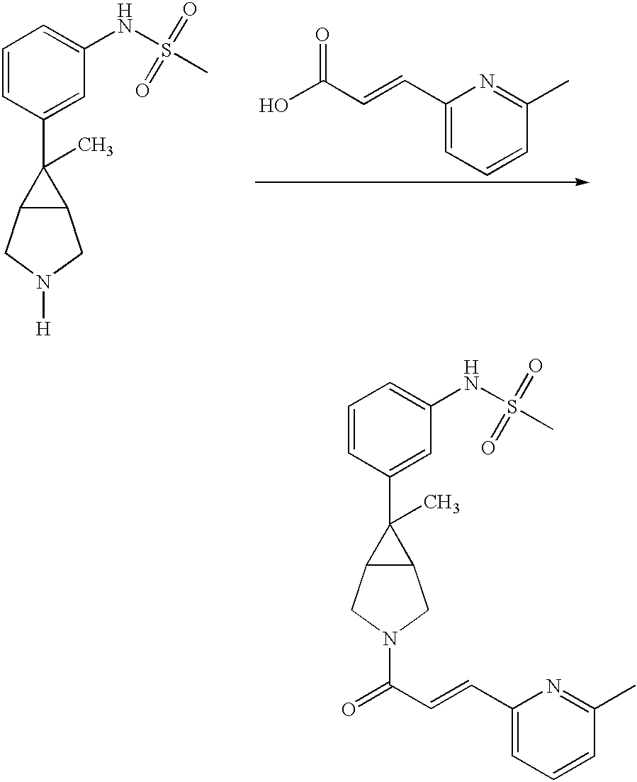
OC(C=CC1=CC=CC(C)=N1)=O.C1=CC(C2(C)C3C2CN([H])C3)=CC(NS(=O)(C)=O)=C1.C1=CC(C2(C)C3C2CN(C(=O)C=CC2=CC=CC(C)=N2)C3)=CC(NS(=O)(C)=O)=C1
